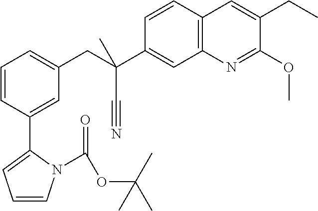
C1=CC2=C(C=C1C(CC1=CC=CC(C3=CC=CN3C(OC(C)(C)C)=O)=C1)(C#N)C)N=C(OC)C(CC)=C2
